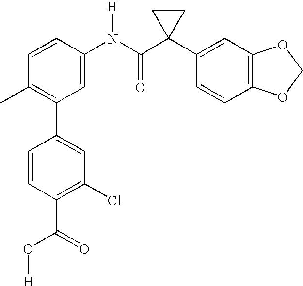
C1(N(C(C2(C3=CC4=C(C=C3)OCO4)CC2)=O)[H])=CC(C2=CC(Cl)=C(C(O[H])=O)C=C2)=C(C)C=C1
